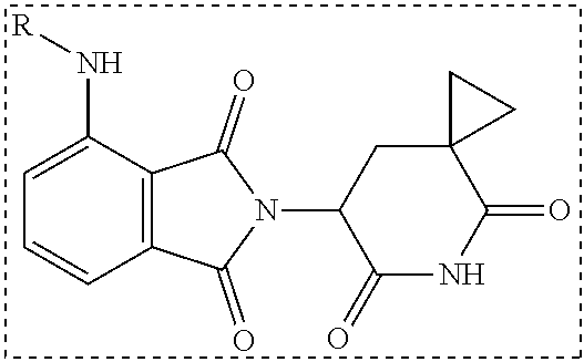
C12=C(C(N[R])=CC=C1)C(=O)N(C1C(=O)NC(=O)C3(C1)CC3)C2=O
